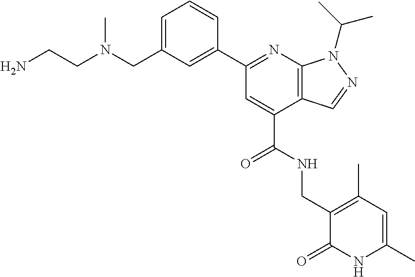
C1(CN(CCN)C)=CC=CC(C2=NC3=C(C(C(NCC4=C(C)C=C(C)NC4=O)=O)=C2)C=NN3C(C)C)=C1
